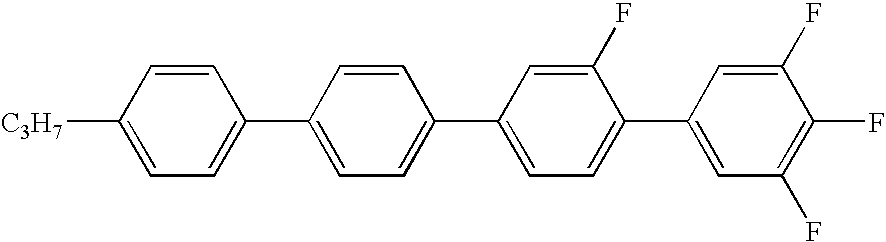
C1=CC([C3H7])=CC=C1C1=CC=C(C2=CC=C(C3=CC(F)=C(F)C(F)=C3)C(F)=C2)C=C1
